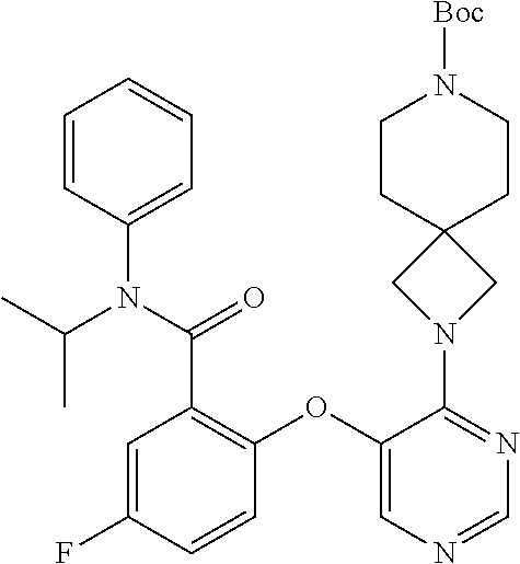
C1=CC(N(C(C)C)C(C2=C(OC3=CN=CN=C3N3CC4(C3)CCN([Boc])CC4)C=CC(F)=C2)=O)=CC=C1
